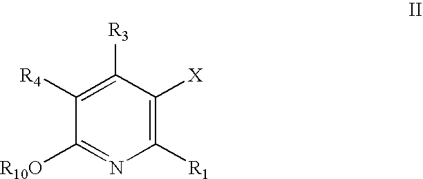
C1([R4])=C([R3])C([X])=C([R1])N=C1[R10O]
